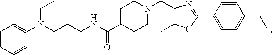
C1=CC=CC(N(CCCNC(C2CCN(CC3=C(C)OC(C4=CC=C(CC)C=C4)=N3)CC2)=O)CC)=C1
